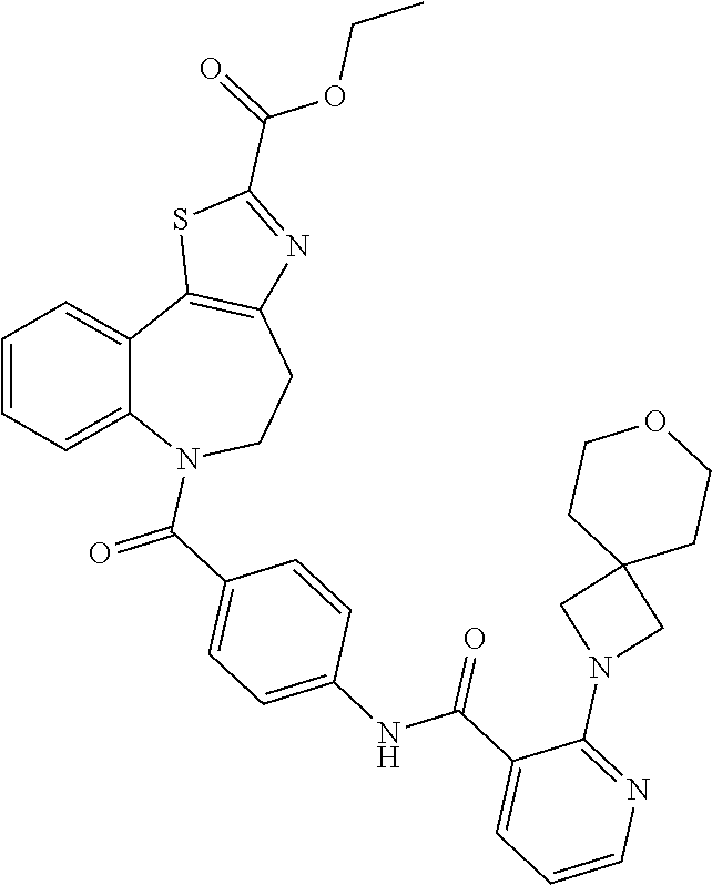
C1=CC=C2C(=C1)C1=C(CCN2C(C2=CC=C(NC(C3=CC=CN=C3N3CC4(C3)CCOCC4)=O)C=C2)=O)N=C(C(=O)OCC)S1
